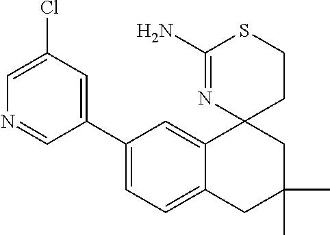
C1(C2=CC(Cl)=CN=C2)=CC=C2C(=C1)C1(CC(C)(C)C2)CCSC(N)=N1
